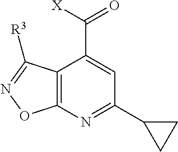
C12=C(N=C(C3CC3)C=C1C([X])=O)ON=C2[R3]
